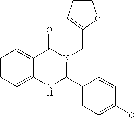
C1=CC=C2C(=C1)C(=O)N(CC1=CC=CO1)C(C1=CC=C(OC)C=C1)N2
